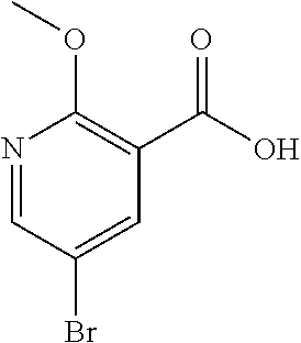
N1=CC(Br)=CC(C(O)=O)=C1OC
